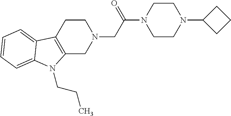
C1CC2=C(CN1CC(N1CCN(C3CCC3)CC1)=O)N(CCC)C1=CC=CC=C21
